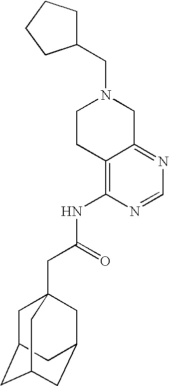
C1(CN2CC3=NC=NC(NC(CC45CC6CC(CC(C4)C6)C5)=O)=C3CC2)CCCC1
